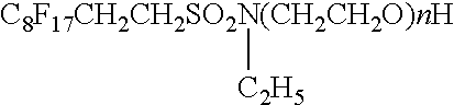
[C8F17CH2CH2SO2N(CH2CH2O)nH][C2H5]
